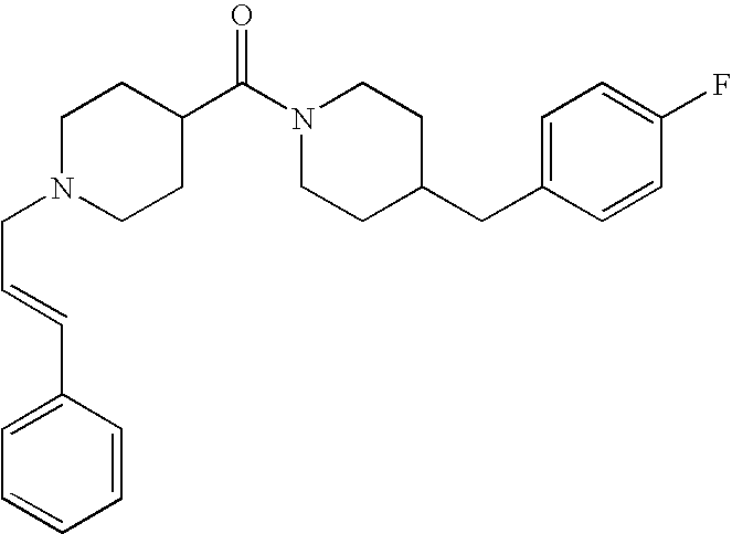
C1N(CC=CC2=CC=CC=C2)CCC(C(N2CCC(CC3=CC=C(F)C=C3)CC2)=O)C1
